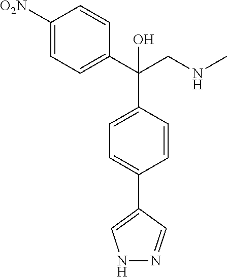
C1=C(C(C2=CC=C([O2N])C=C2)(CNC)O)C=CC(C2=CNN=C2)=C1
